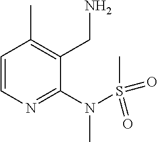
C1=CN=C(N(S(C)(=O)=O)C)C(CN)=C1C
